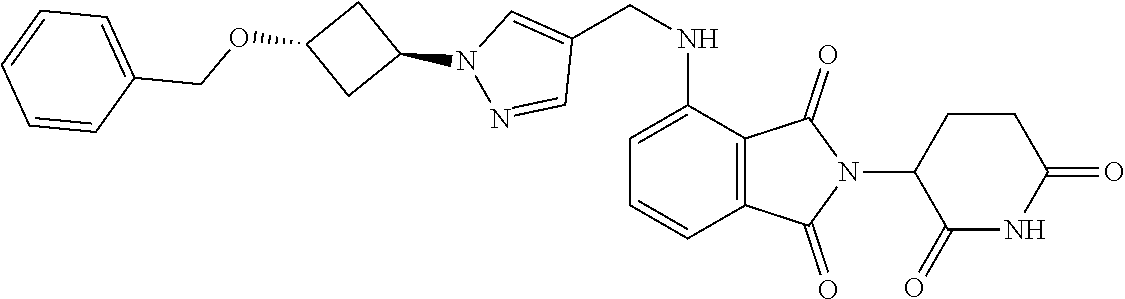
C1(=O)NC(=O)CCC1N1C(=O)C2=C(C1=O)C=CC=C2NCC1=CN(C2CC(OCC3=CC=CC=C3)C2)N=C1
